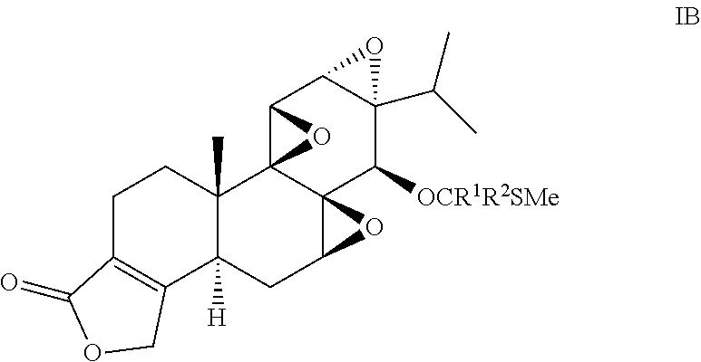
C1C2=C(C3([H])C(C)(C1)C14C5(C(C3)O5)C([OCR1R2SMe])C3(C(C)C)C(C1O4)O3)COC2=O
